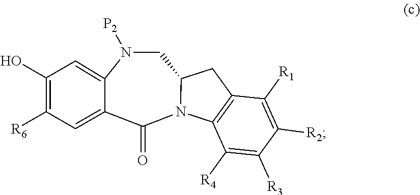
N1([P2])CC2N(C(=O)C3=CC([R6])=C(O)C=C13)C1=C(C2)C([R1])=C([R2])C([R3])=C1[R4]
